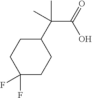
C1(F)(F)CCC(C(C)(C(O)=O)C)CC1
